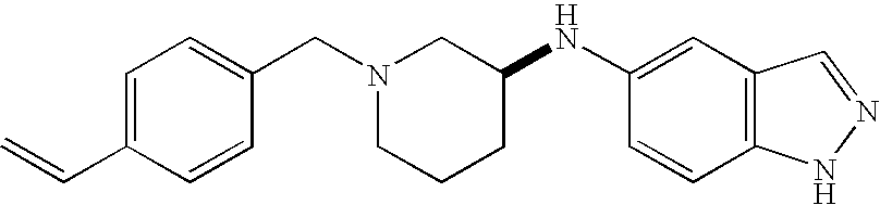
C1=C(C=C)C=CC(CN2CCCC(NC3=CC4=C(C=C3)NN=C4)C2)=C1
